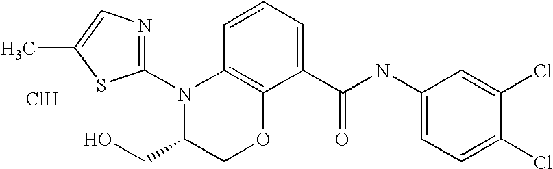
C12=C(C=CC=C1C(NC1=CC=C(Cl)C(Cl)=C1)=O)N(C1=NC=C(C)S1)C(CO)CO2.Cl
